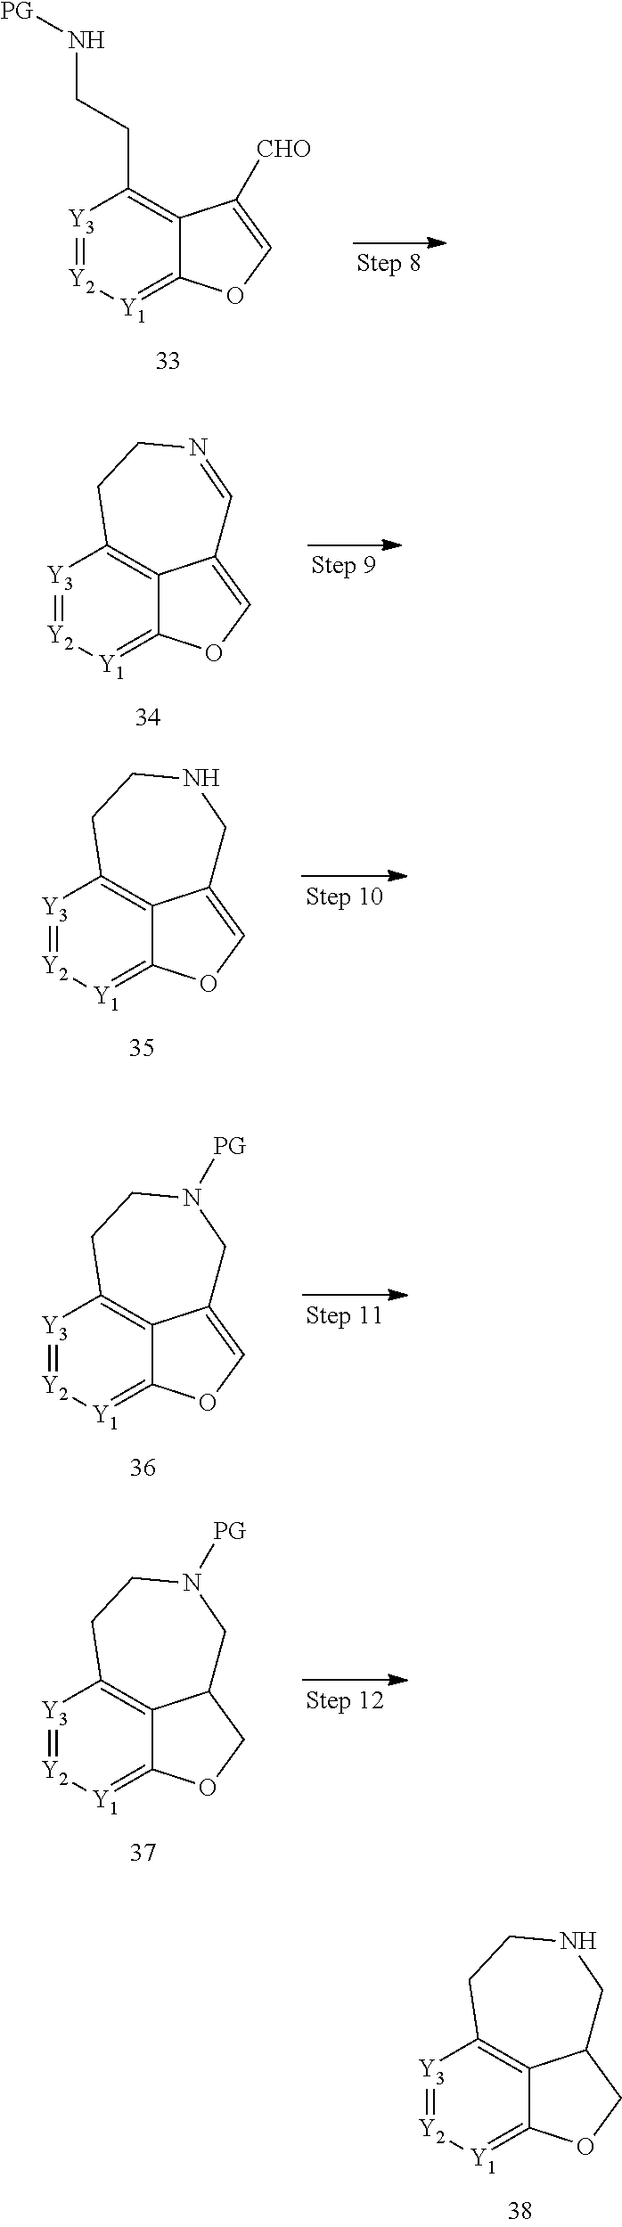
[Y3]1=[Y2][Y1]=C2C(=C1CCN[PG])C([CHO])=CO2.[Y3]1=[Y2][Y1]=C2C3=C1CCN=CC3=CO2.[Y3]1=[Y2][Y1]=C2C3=C1CCNCC3=CO2.[Y3]1=[Y2][Y1]=C2C3=C1CCN([PG])CC3=CO2.[Y3]1=[Y2][Y1]=C2C3=C1CCN([PG])CC3CO2.[Y3]1=[Y2][Y1]=C2C3=C1CCNCC3CO2
